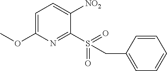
C1=C(OC)N=C(S(=O)(=O)CC2=CC=CC=C2)C([NO2])=C1
